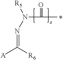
N(=C([R6])[A])N([R5])C(=O)C
